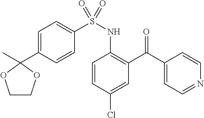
C1=CC(Cl)=CC(C(C2=CC=NC=C2)=O)=C1NS(C1=CC=C(C2(C)OCCO2)C=C1)(=O)=O
